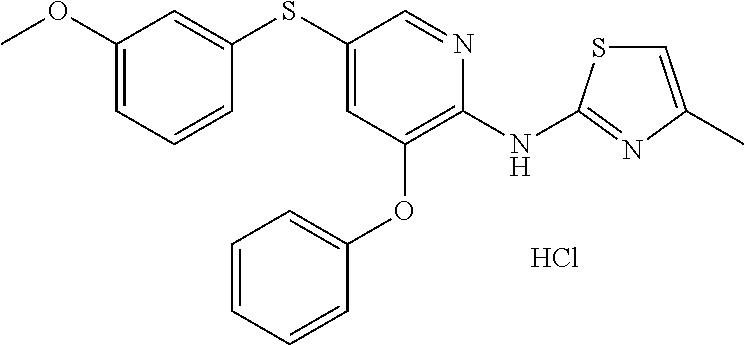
C1(SC2=CC(OC)=CC=C2)=CC(OC2=CC=CC=C2)=C(NC2=NC(C)=CS2)N=C1.Cl
